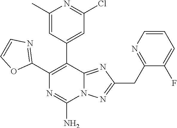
C1(C2=C(C3=CC(Cl)=NC(C)=C3)C3=NC(CC4=NC=CC=C4F)=NN3C(N)=N2)=NC=CO1
